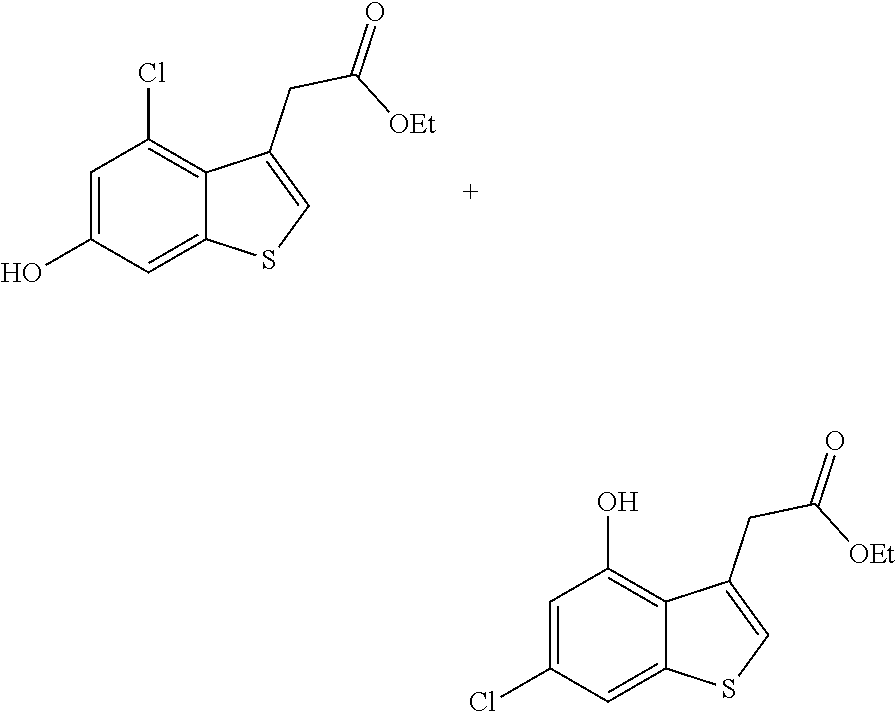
C1=C(O)C=C2C(=C1Cl)C(CC(=O)[OEt])=CS2.C1=C(Cl)C=C2C(=C1O)C(CC(=O)[OEt])=CS2
